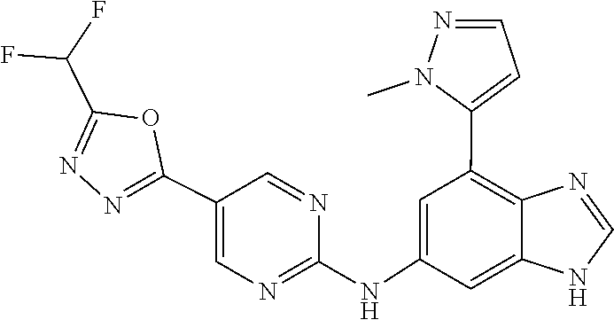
CN1N=CC=C1C1=C2C(=CC(NC3=NC=C(C4=NN=C(C(F)F)O4)C=N3)=C1)NC=N2
